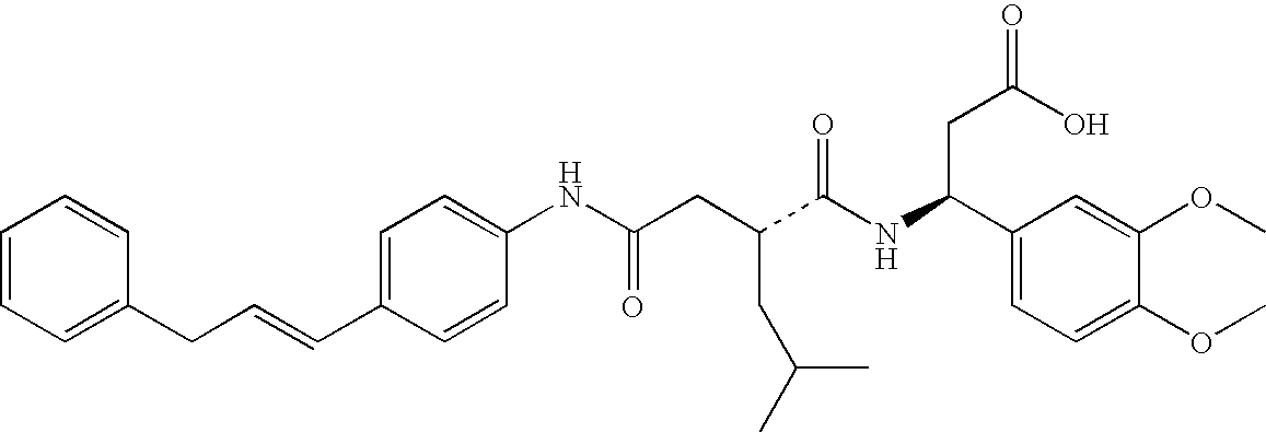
C1=C(C=CCC2=CC=CC=C2)C=CC(NC(CC(C(NC(C2=CC=C(OC)C(OC)=C2)CC(=O)O)=O)CC(C)C)=O)=C1
